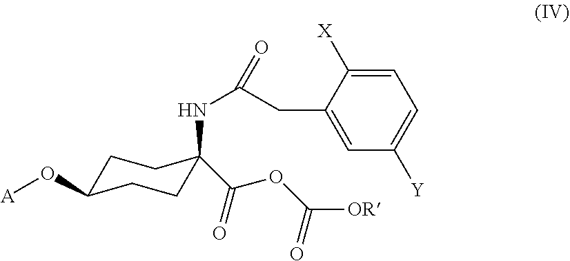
C1=C([X])C(CC(NC2(C(=O)OC([OR])=O)CCC(O[A])CC2)=O)=CC([Y])=C1
